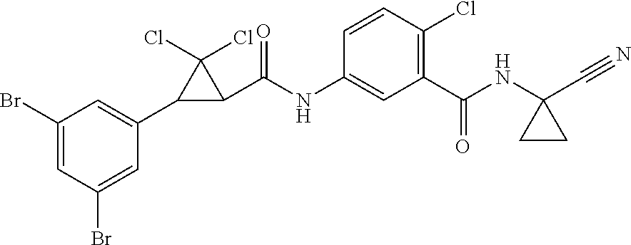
C1=C(Br)C=C(Br)C=C1C1C(C(NC2=CC(C(NC3(C#N)CC3)=O)=C(Cl)C=C2)=O)C1(Cl)Cl
